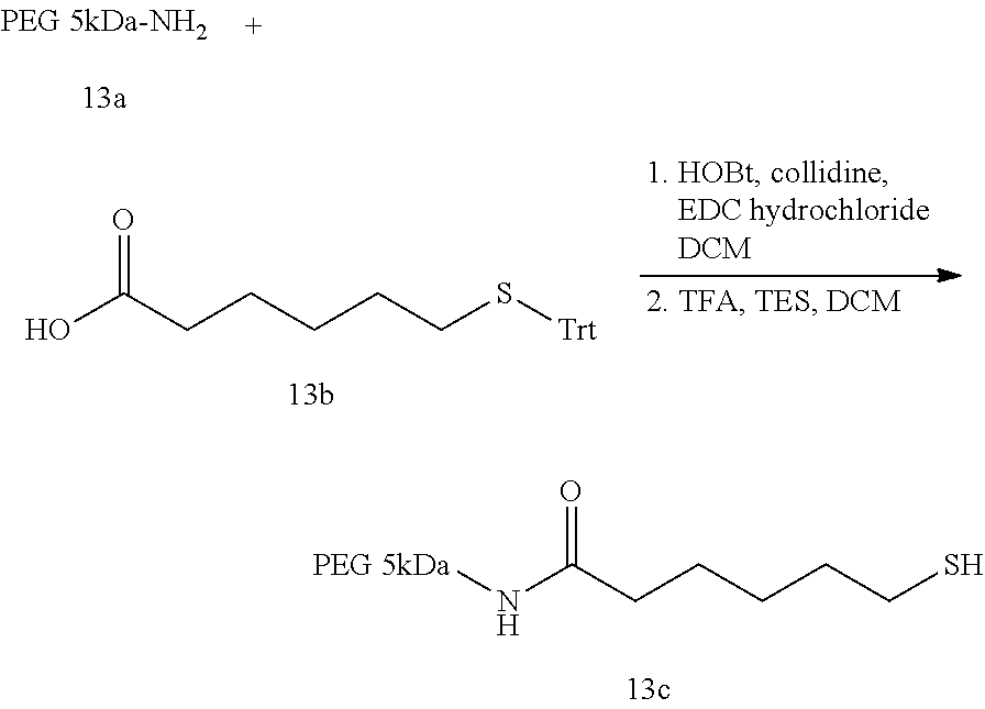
OC(CCCCCS[Trt])=O.[PEG 5kDa]NC(=O)CCCCCS
